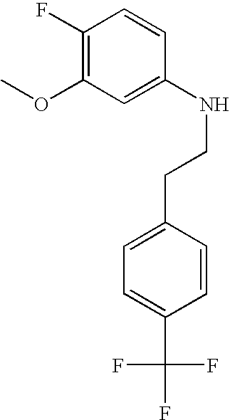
C1(F)=C(OC)C=C(NCCC2=CC=C(C(F)(F)F)C=C2)C=C1
